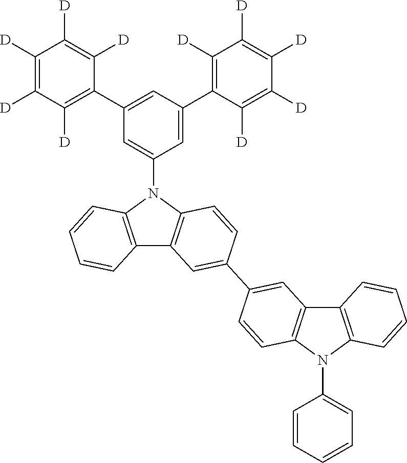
C12=C(N(C3=CC(C4=C([D])C([D])=C([D])C([D])=C4[D])=CC(C4=C([D])C([D])=C([D])C([D])=C4[D])=C3)C3=C1C=C(C1=CC4=C(C=C1)N(C1=CC=CC=C1)C1=C4C=CC=C1)C=C3)C=CC=C2
